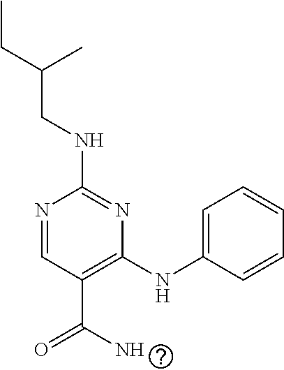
C1(NCC(CC)C)=NC(NC2=CC=CC=C2)=C(C(=O)N)C=N1
